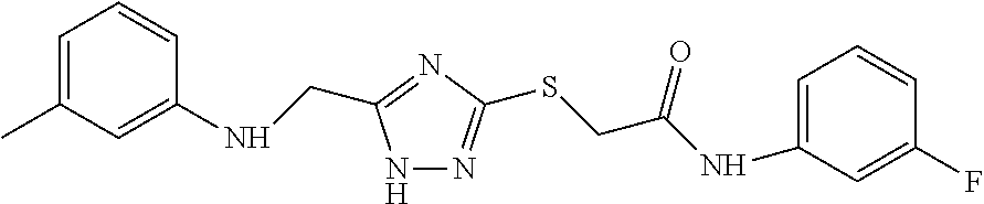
N1N=C(SCC(NC2=CC=CC(F)=C2)=O)N=C1CNC1=CC(C)=CC=C1
